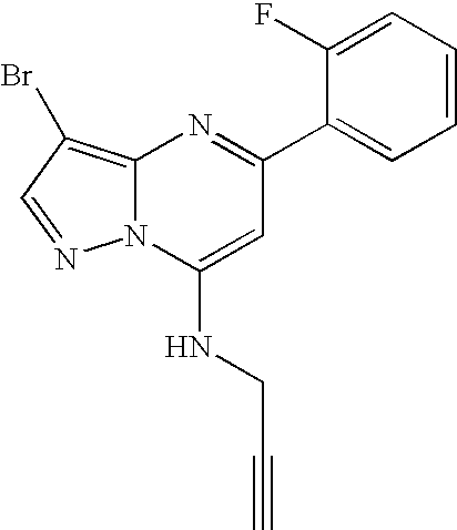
C1(C2=NC3=C(Br)C=NN3C(NCC#C)=C2)=CC=CC=C1F
